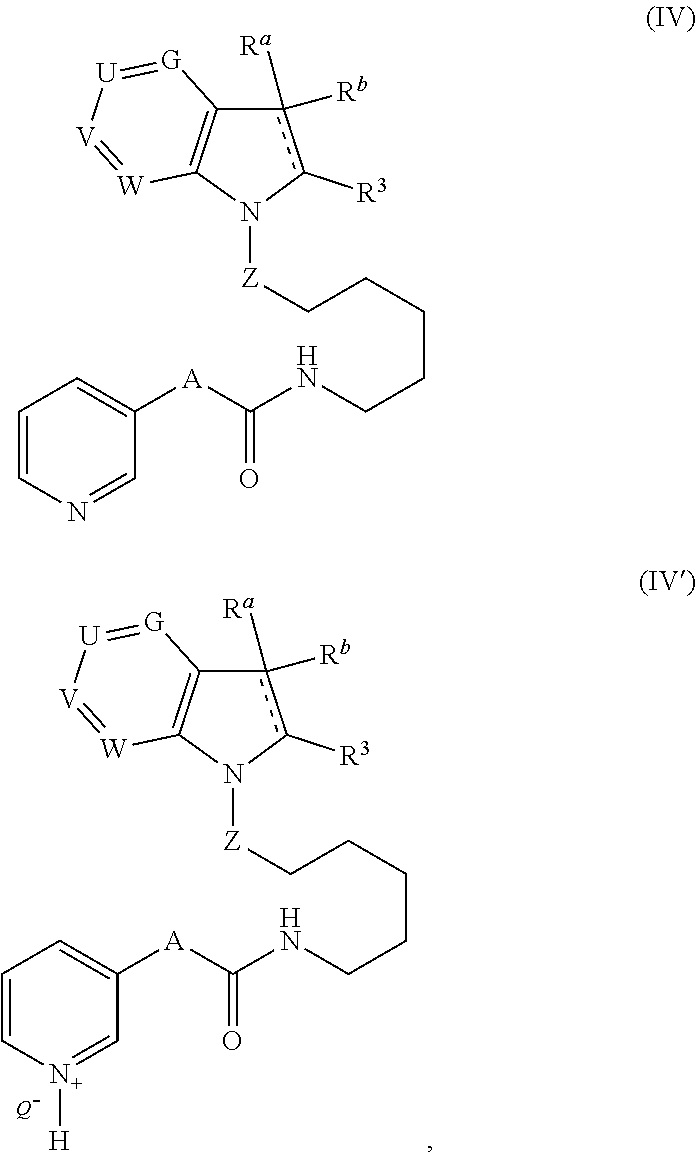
N1([Z]CCCCCNC(=O)[A]C2=CC=CN=C2)c([R3])c([Rb])([Ra])C2=C1[W]=[V][U]=[G]2.N1([Z]CCCCCNC(=O)[A]C2=CC=C[N+]([H])=C2)c([R3])c([Rb])([Ra])C2=C1[W]=[V][U]=[G]2.[Q-]
